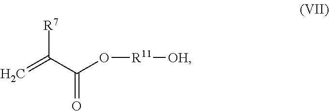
C=C(C(O[R11][OH])=O)[R7]
